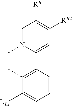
C1=N(C)C(C2=C(C)C([LLx])=CC=C2)=CC([RB2])=C1[RB1]
